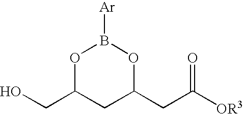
O1C(CO)CC(CC([OR3])=O)OB1[Ar]
